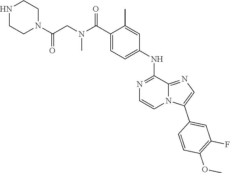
C(CN(C(C1=CC=C(NC2=NC=CN3C2=NC=C3C2=CC(F)=C(OC)C=C2)C=C1C)=O)C)(N1CCNCC1)=O
